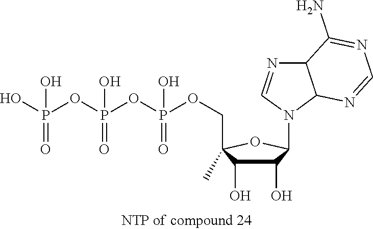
C1(O)C(O)C(COP(OP(OP(O)(O)=O)(O)=O)(O)=O)(C)OC1N1C2C(N=C1)C(N)=NC=N2
